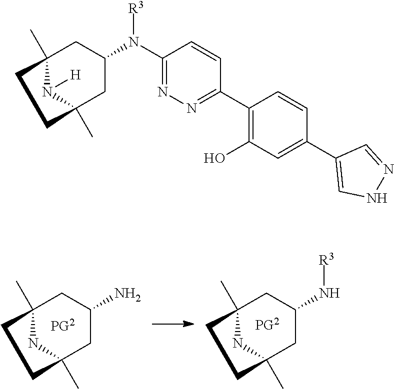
NC1CC2(C)NC(C)(C1)CC2.N(C1CC2(C)NC(C)(C1)CC2)[R3].C1(C2=NN=C(N(C3CC4(C)N([H])C(C)(C3)CC4)[R3])C=C2)=C(O)C=C(C2=CNN=C2)C=C1
